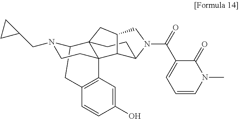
C12CC3=C(C4(CCN1CC1CC1)C21CCC2C4C(C1)CN2C(C1=CC=CN(C)C1=O)=O)C=C(O)C=C3
